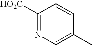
C1([HO2C])=NC=C(C)C=C1
